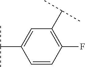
C1=CC(F)=C(C(C)C)C=C1C(C)C
